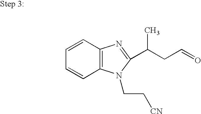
C1=CC2=C(C=C1)N=C(C(CC=O)C)N2CC[CN]
